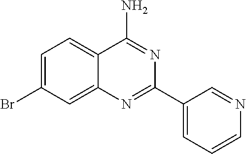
C1=C(Br)C=C2C(=C1)C(N)=NC(C1=CC=CN=C1)=N2
